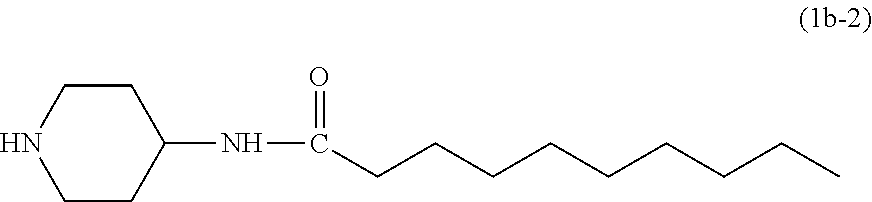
N(C(=O)CCCCCCCCC)C1CCNCC1
